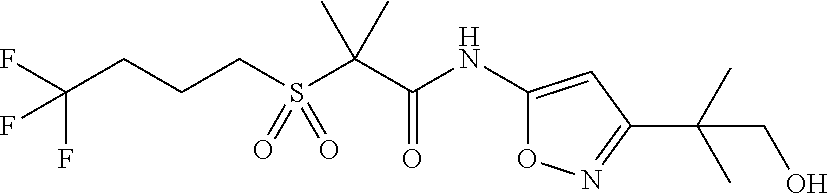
FC(CCCS(C(C(NC1=CC(C(C)(C)CO)=NO1)=O)(C)C)(=O)=O)(F)F
